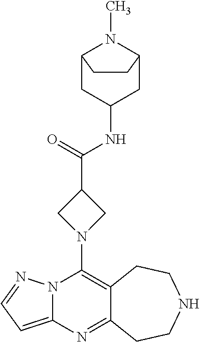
C12=C(N3CC(C(=O)NC4CC5N(C)C(C4)CC5)C3)N3C(=CC=N3)N=C1CCNCC2
